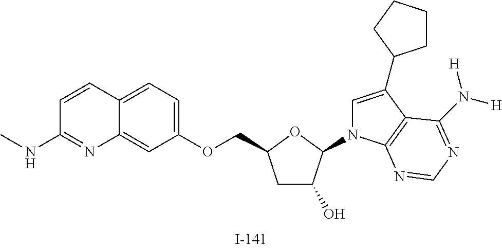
C1C(O)C(N2C=C(C3CCCC3)C3=C2N=CN=C3N([H])[H])OC1COC1=CC=C2C(=C1)N=C(NC)C=C2
